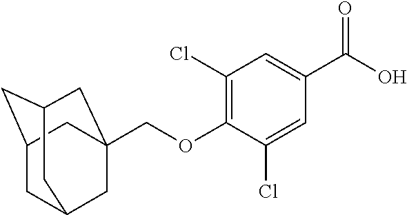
C1C2CC3CC(COC4=C(Cl)C=C(C(O)=O)C=C4Cl)(CC1C3)C2
